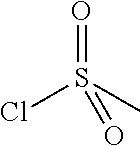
ClS(C)(=O)=O
